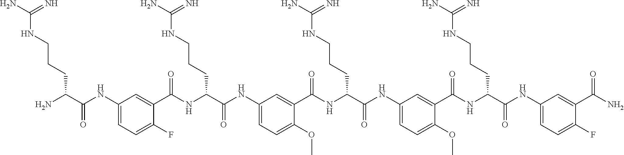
C1(NC(C(N)CCCNC(N)=N)=O)=CC=C(F)C(C(NC(C(NC2=CC=C(OC)C(C(NC(C(NC3=CC=C(OC)C(C(NC(C(NC4=CC=C(F)C(C(N)=O)=C4)=O)CCCNC(N)=N)=O)=C3)=O)CCCNC(N)=N)=O)=C2)=O)CCCNC(N)=N)=O)=C1
